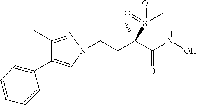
C(CC(C(NO)=O)(C)S(=O)(=O)C)N1C=C(C2=CC=CC=C2)C(C)=N1
